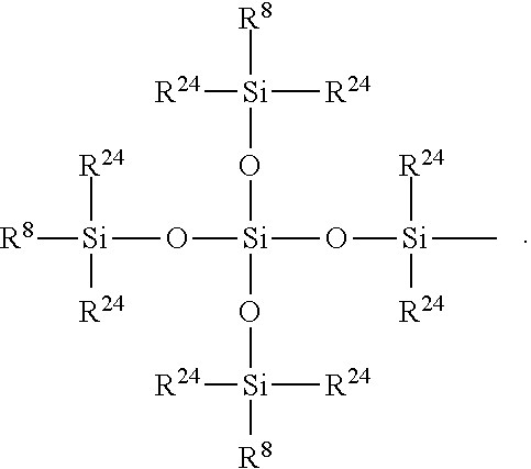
[Si](O[Si]([R8])([R24])[R24])(O[Si]([R8])([R24])[R24])(O[Si]([R8])([R24])[R24])O[Si](C)([R24])[R24]
